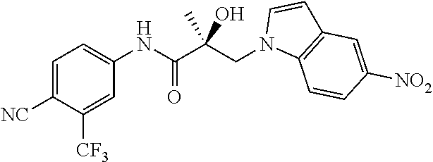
C1=C([NC])C([CF3])=CC(NC(C(CN2C3=C(C=C2)C=C([NO2])C=C3)(O)C)=O)=C1
